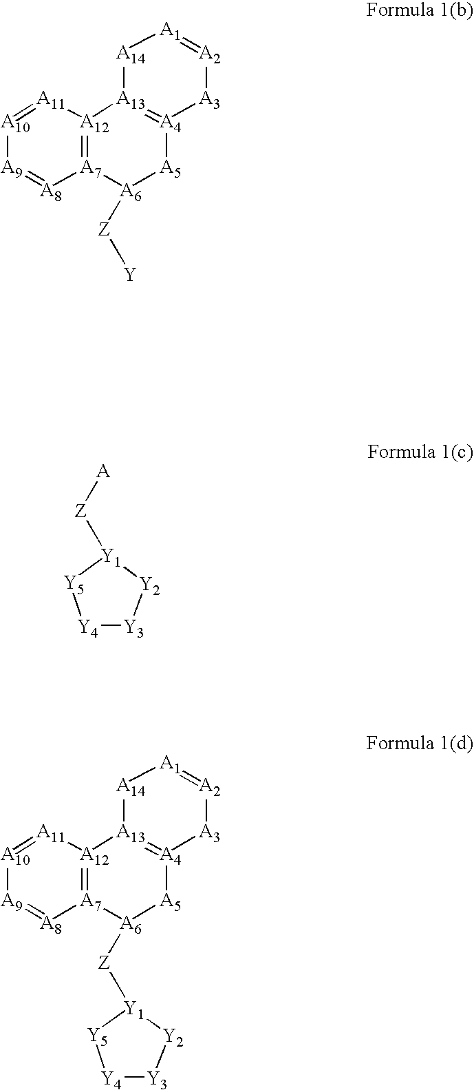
[A10]1=[A11][A12]2=[A7]([A8]=[A9]1)[A6]([Z][Y1]1[Y2][Y3][Y4][Y5]1)[A5][A4]1=[A13]2[A14][A1]=[A2][A3]1.[A][Z][Y1]1[Y2][Y3][Y4][Y5]1.[A10]1=[A11][A12]2=[A7]([A8]=[A9]1)[A6]([Z][Y])[A5][A4]1=[A13]2[A14][A1]=[A2][A3]1
